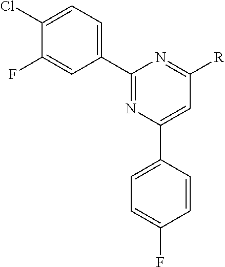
C1(C2=CC=C(Cl)C(F)=C2)=NC(C2=CC=C(F)C=C2)=CC([R])=N1
